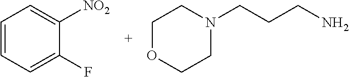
C1OCCN(CCCN)C1.C1=CC=C(F)C([NO2])=C1
